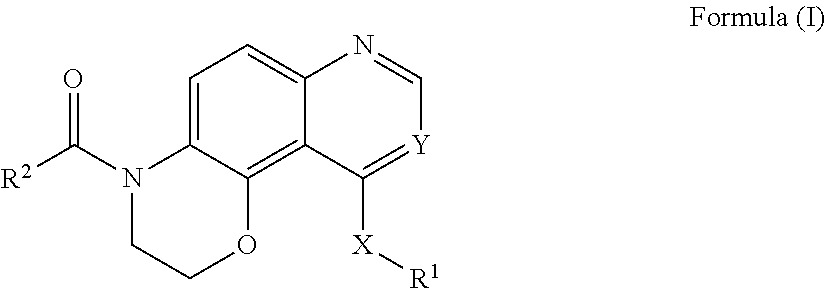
C1=C2C(=C3C(=C1)N=C[Y]=C3[X][R1])OCCN2C([R2])=O
